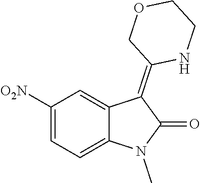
C1([O2N])=CC=C2C(=C1)C(=C1NCCOC1)C(=O)N2C
